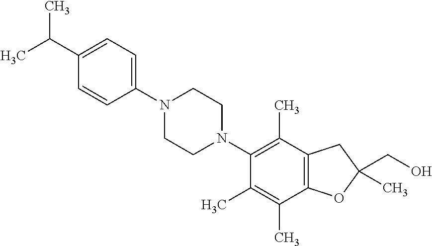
C1(C(C)C)=CC=C(N2CCN(C3=C(C)C4=C(C(C)=C3C)OC(CO)(C)C4)CC2)C=C1
